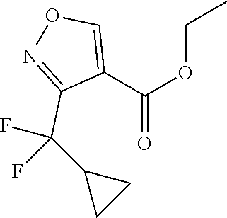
C(=O)(OCC)C1=CON=C1C(F)(F)C1CC1
